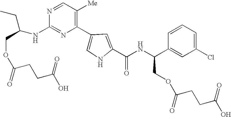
N1=C(NC(CC)COC(CCC(O)=O)=O)N=CC([Me])=C1C1=CNC(C(NC(C2=CC(Cl)=CC=C2)COC(CCC(O)=O)=O)=O)=C1
